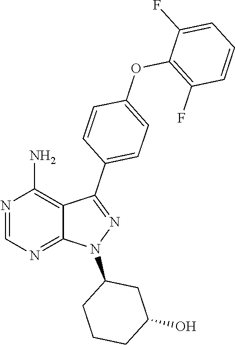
C1(C2=CC=C(OC3=C(F)C=CC=C3F)C=C2)=NN(C2CCCC(O)C2)C2=NC=NC(N)=C12
